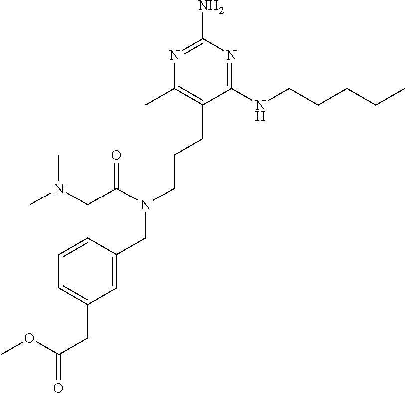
C1=C(CN(CCCC2=C(C)N=C(N)N=C2NCCCCC)C(CN(C)C)=O)C=CC=C1CC(=O)OC
